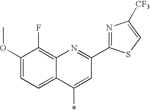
C1(OC)=CC=C2C(=C1F)N=C(C1=NC([CF3])=CS1)C=C2*
